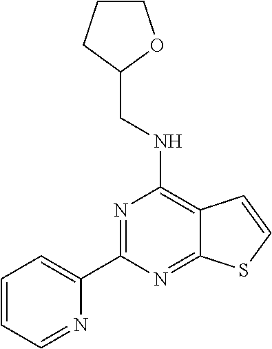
N1=C(C2=CC=CC=N2)N=C2C(=C1NCC1OCCC1)C=CS2
